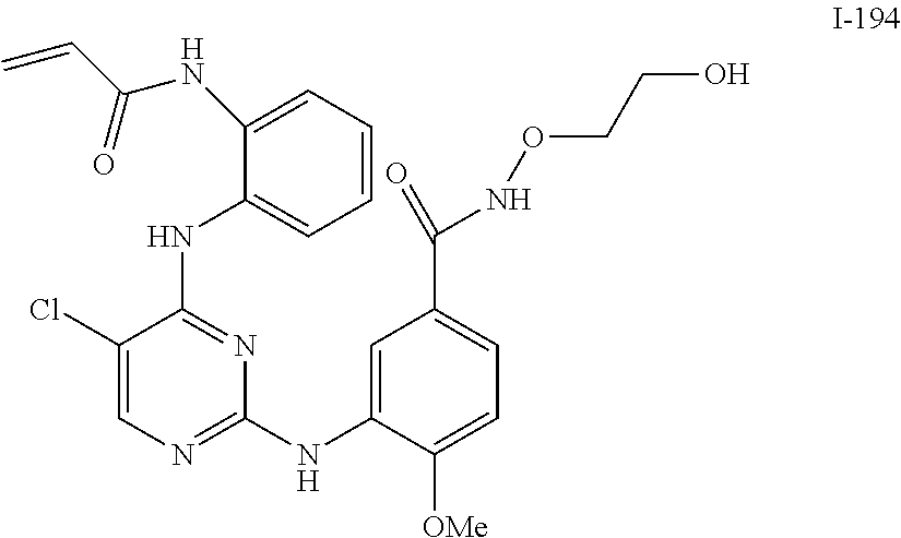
C1=CC=C(NC(C=C)=O)C(NC2=NC(NC3=CC(C(=O)NOCCO)=CC=C3[OMe])=NC=C2Cl)=C1
